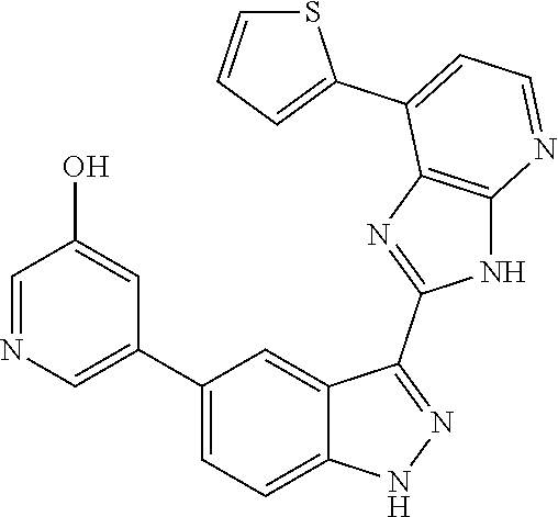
C1(C2=CC=C3C(=C2)C(C2=NC4=C(N2)N=CC=C4C2=CC=CS2)=NN3)=CN=CC(O)=C1
